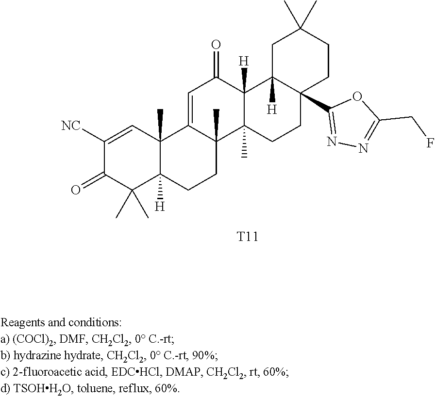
C1([NC])=CC2(C)C([H])(C(C)(C)C1=O)CCC1(C)C2=CC(=O)C2([H])C1(C)CCC1(C3=NN=C(CF)O3)C2([H])CC(C)(C)CC1.[T11]
